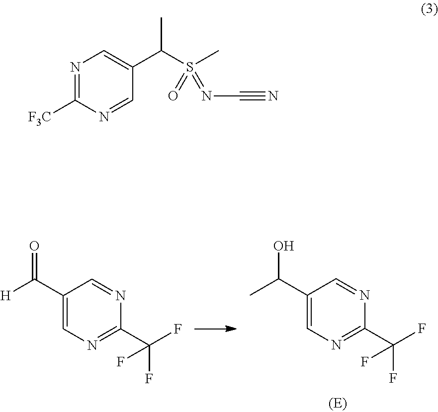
[H]C(C1=CN=C(C(F)(F)F)N=C1)=O.CC(C1=CN=C(C(F)(F)F)N=C1)O.N1=C([F3C])N=CC(C(S(C)(=O)=NC#N)C)=C1
